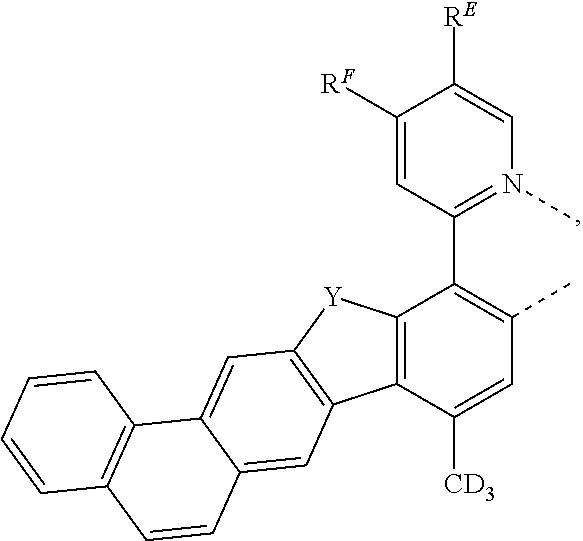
C1([RF])=CC(C2=C(C)C=C([CD3])C3=C2[Y]C2=C3C=C3C(=C2)C2=C(C=C3)C=CC=C2)=N(C)C=C1[RE]
